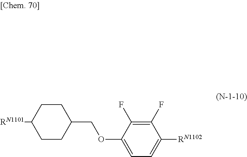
C1(COC2=CC=C([RN1102])C(F)=C2F)CCC([RN1101])CC1
